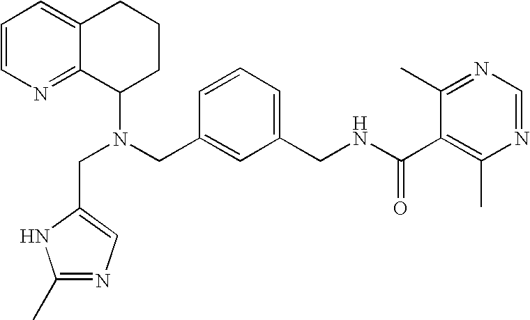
N(CC1=CC(CNC(C2=C(C)N=CN=C2C)=O)=CC=C1)(C1CCCC2=CC=CN=C12)CC1=CN=C(C)N1
